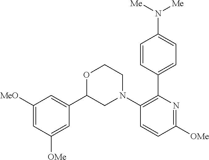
C1=CC(C2=C(N3CCOC(C4=CC([MeO])=CC([OMe])=C4)C3)C=CC([OMe])=N2)=CC=C1N([Me])[Me]
